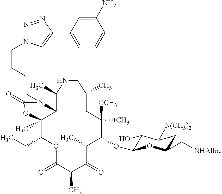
C12C(C)(C(CC)OC(=O)C(C)C(=O)C(C)C(OC3C(O)C([N(CH3)2])CC(C[NHAlloc])O3)C([OCH3])(C)CC(C)CNC1C)OC(=O)N2CCCCN1N=NC(C2=CC=CC(N)=C2)=C1
